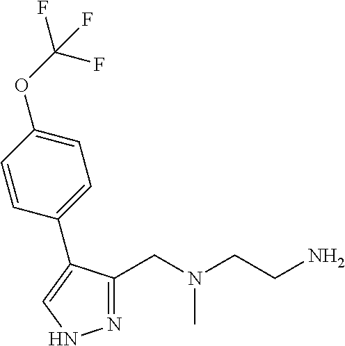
N1=C(CN(CCN)C)C(C2=CC=C(OC(F)(F)F)C=C2)=CN1
